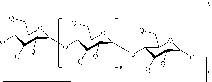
C12C([Q])C([Q])C(OC1C[Q])OC1C([Q])C([Q])C(OC1C[Q])OC1C([Q])C([Q])C(OC1C[Q])OCCCO2
